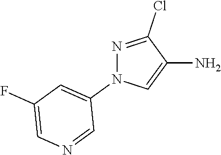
N1=C(Cl)C(N)=CN1C1=CC(F)=CN=C1
